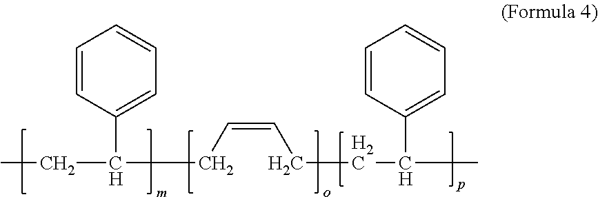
C1=CC(C(CC)CC=CCCC(C)C2=CC=CC=C2)=CC=C1
